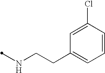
C1=C(Cl)C=CC=C1CCNC
